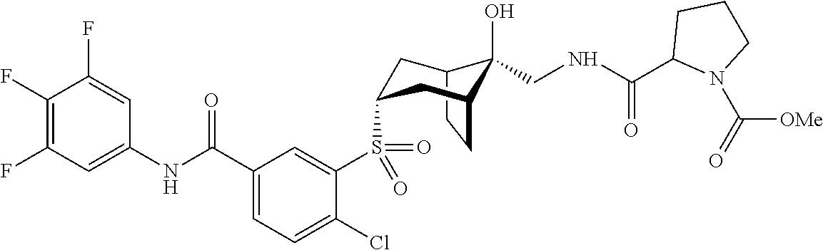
C12CCC(CC(S(C3=CC(C(NC4=CC(F)=C(F)C(F)=C4)=O)=CC=C3Cl)(=O)=O)C1)C2(O)CNC(C1N(C(=O)[OMe])CCC1)=O
